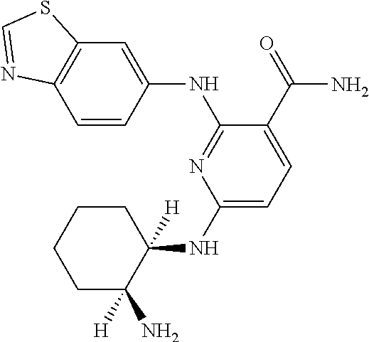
C1(NC2([H])CCCCC2([H])N)=CC=C(C(=O)N)C(NC2=CC3=C(C=C2)N=CS3)=N1
